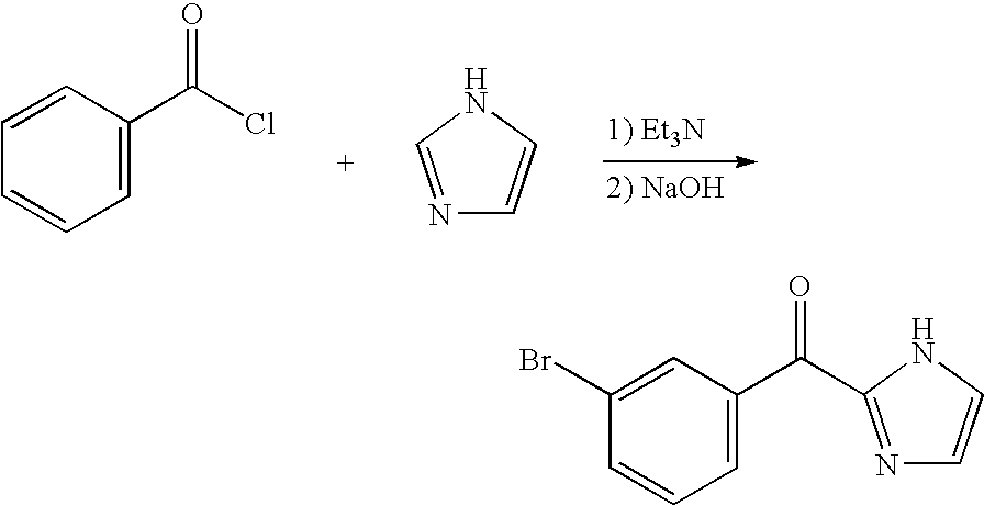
C1=CC=CC=C1C(Cl)=O.N1=CNC=C1.C1=C(Br)C=CC=C1C(=O)C1=NC=CN1
